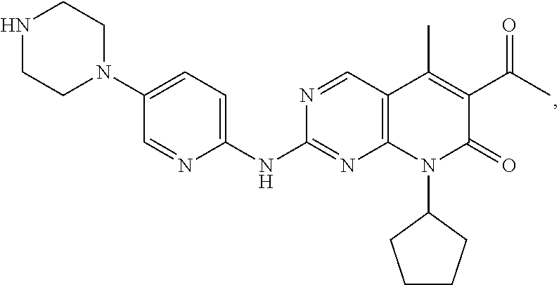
C1CCC(N2C3=C(C(C)=C(C(C)=O)C2=O)C=NC(NC2=CC=C(N4CCNCC4)C=N2)=N3)C1
